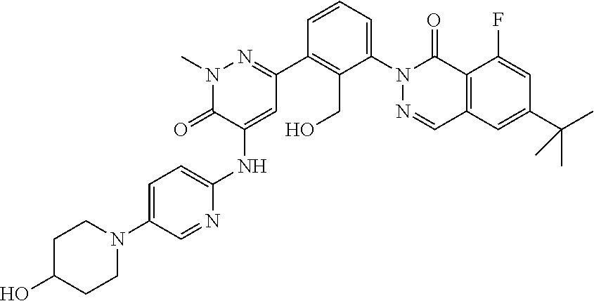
C1C(O)CCN(C2=CC=C(NC3=CC(C4=C(CO)C(N5N=CC6=C(C5=O)C(F)=CC(C(C)(C)C)=C6)=CC=C4)=NN(C)C3=O)N=C2)C1
